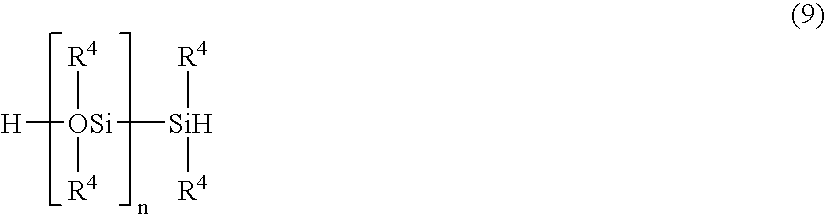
[H][OSi]([Si]([R4])[R4])([R4])[R4]
